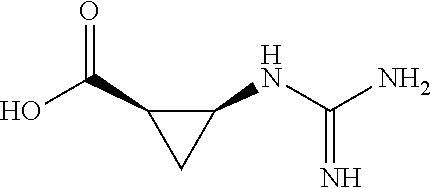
OC(C1CC1NC(N)=N)=O
